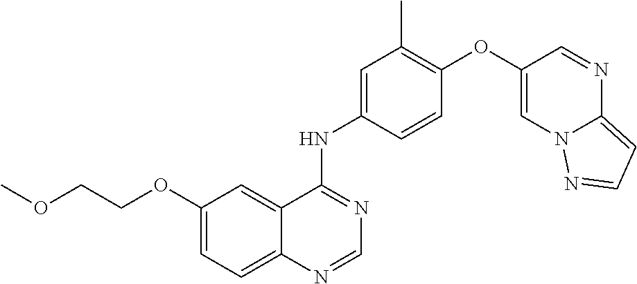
C1=C(OCCOC)C=C2C(=C1)N=CN=C2NC1=CC(C)=C(OC2=CN3C(=CC=N3)N=C2)C=C1
